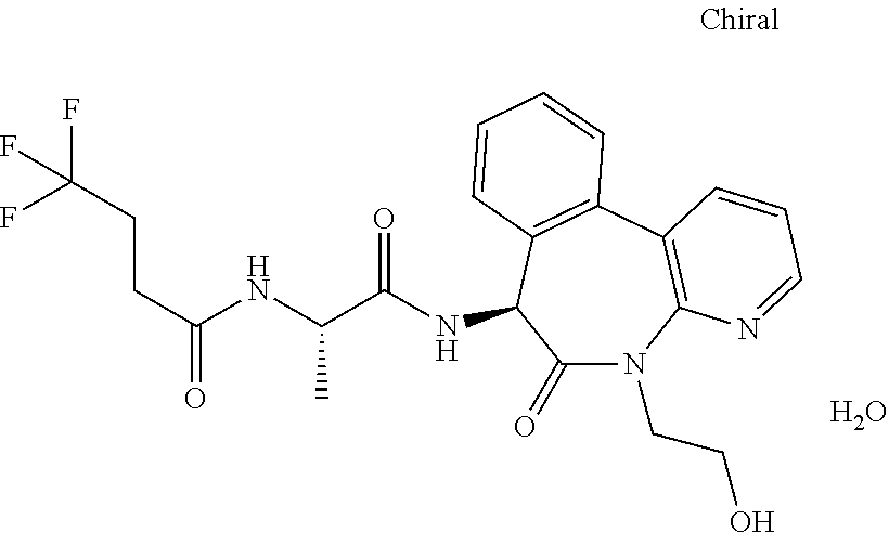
C1(=O)N(CCO)C2=C(C3=C(C1NC(=O)C(NC(CCC(F)(F)F)=O)C)C=CC=C3)C=CC=N2.O
